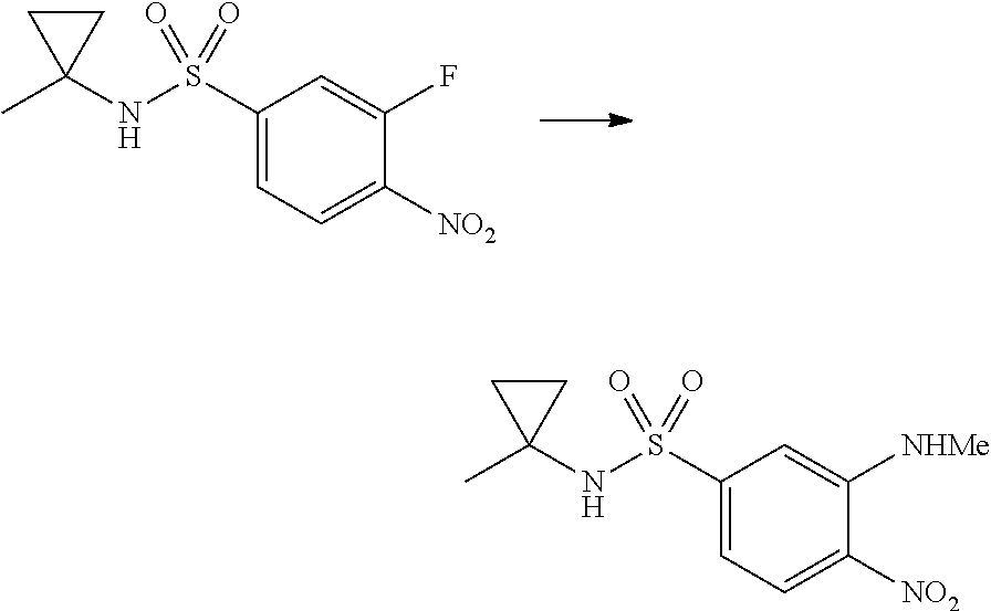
C1(S(NC2(C)CC2)(=O)=O)=CC=C([NO2])C(F)=C1.C1(S(NC2(C)CC2)(=O)=O)=CC=C([NO2])C([NHMe])=C1
